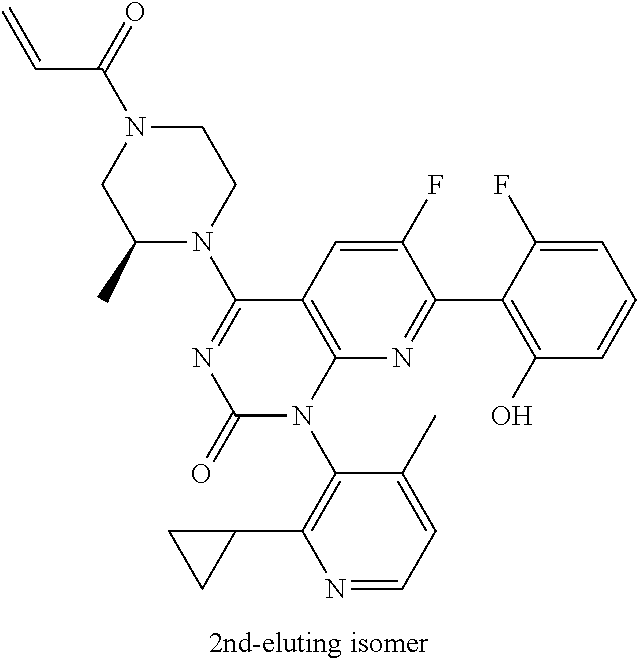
C1N(C(C=C)=O)CC(C)N(C2=NC(=O)N(C3=C(C4CC4)N=CC=C3C)C3=C2C=C(F)C(C2=C(O)C=CC=C2F)=N3)C1
